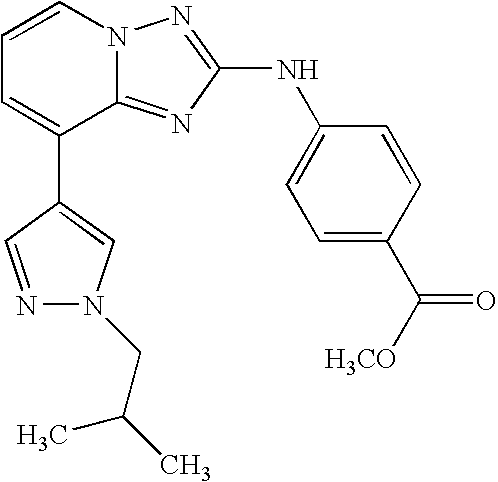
C1=CN2C(=NC(NC3=CC=C(C([H3CO])=O)C=C3)=N2)C(C2=CN(CC(C)C)N=C2)=C1
